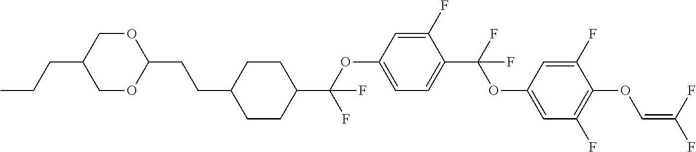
C1OC(CCC2CCC(C(OC3=CC=C(C(F)(OC4=CC(F)=C(OC=C(F)F)C(F)=C4)F)C(F)=C3)(F)F)CC2)OCC1CCC
